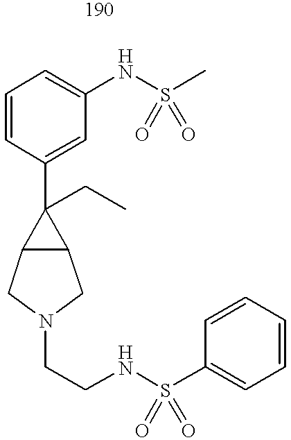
C1=CC(C2(CC)C3C2CN(CCNS(C2=CC=CC=C2)(=O)=O)C3)=CC(NS(C)(=O)=O)=C1
